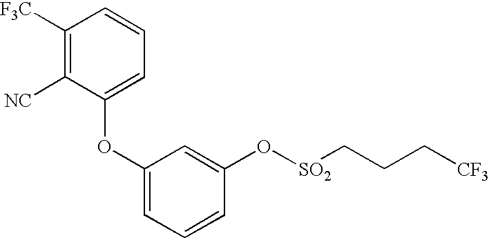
C1([F3C])=C([NC])C(OC2=CC=CC(O[SO2]CCC[CF3])=C2)=CC=C1
